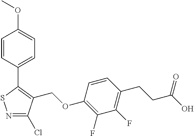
N1=C(Cl)C(COC2=C(F)C(F)=C(CCC(O)=O)C=C2)=C(C2=CC=C(OC)C=C2)S1
